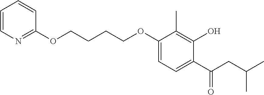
C1=CN=C(OCCCCOC2=CC=C(C(CC(C)C)=O)C(O)=C2C)C=C1
